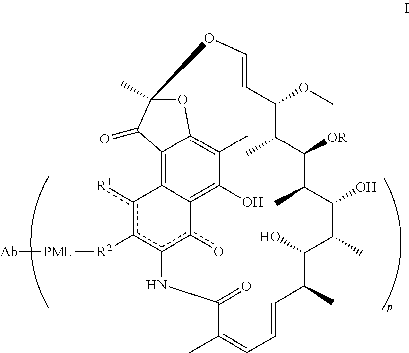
C1([OR])C(C)C(OC)C=COC2(C)OC3=C(C)C(O)=C4c(o)c(c([R2][PML][Ab])c([R1])C4=C3C2=O)NC(=O)C(C)=CC=CC(C)C(O)C(C)C(O)C1C
